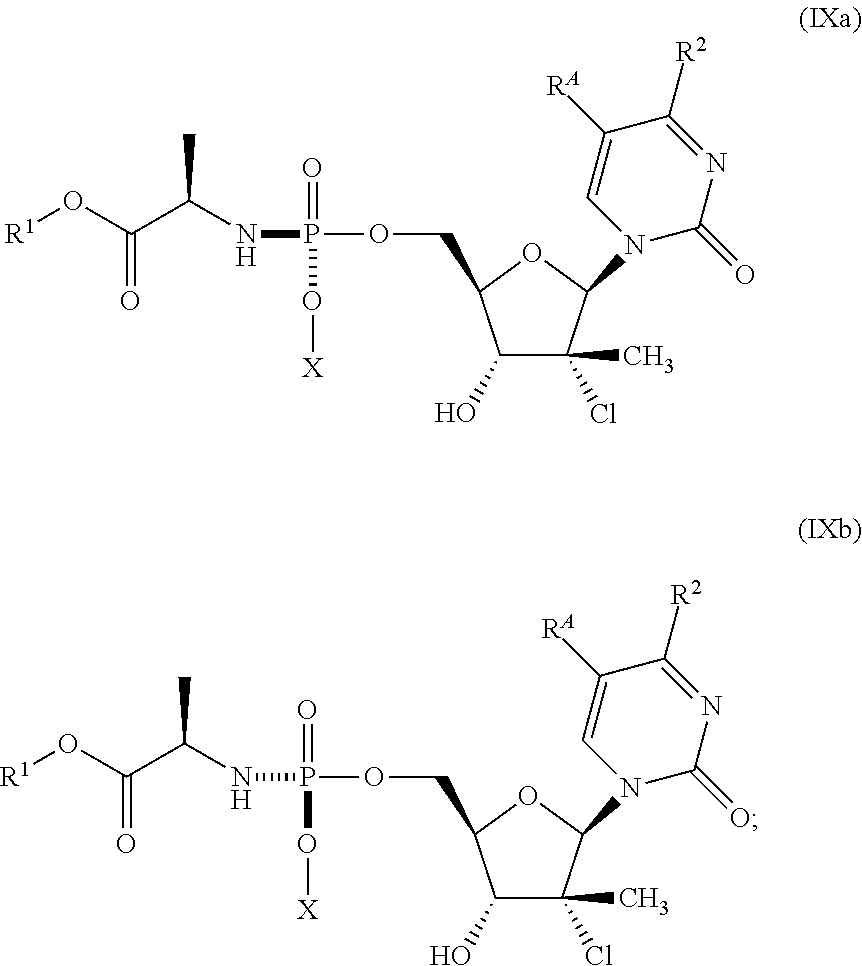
C1(O)C(Cl)(C)C(N2C(=O)N=C([R2])C([RA])=C2)OC1COP(NC(C(O[R1])=O)C)(=O)O[X].C1(O)C(Cl)(C)C(N2C(=O)N=C([R2])C([RA])=C2)OC1COP(NC(C(O[R1])=O)C)(=O)O[X]
